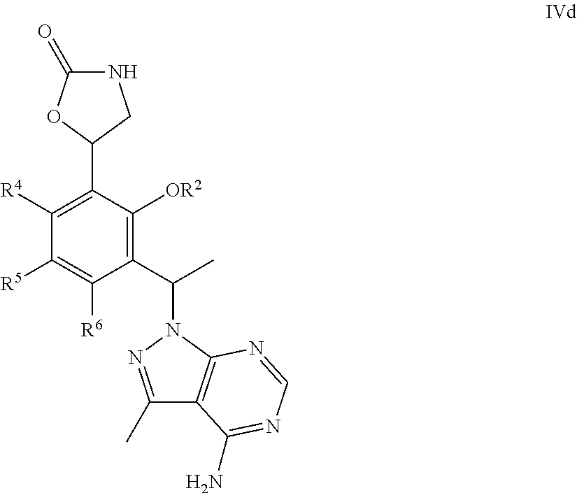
C1(C2=C([R4])C([R5])=C([R6])C(C(N3N=C(C)C4=C3N=CN=C4N)C)=C2[OR2])CNC(=O)O1
